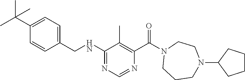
C1(C(C)(C)C)=CC=C(CNC2=NC=NC(C(N3CCCN(C4CCCC4)CC3)=O)=C2C)C=C1
